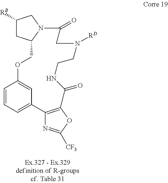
C1=CC=C2C=C1OCC1CC([RB])CN1C(=O)CN([RD])CCNC(=O)C1=C2N=C([CF3])O1
